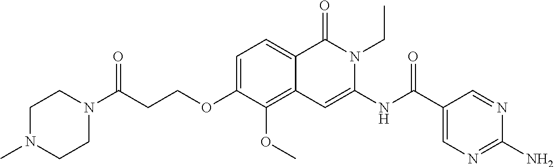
C1=C(OCCC(N2CCN(C)CC2)=O)C(OC)=C2C(=C1)C(=O)N(CC)C(NC(=O)C1=CN=C(N)N=C1)=C2
